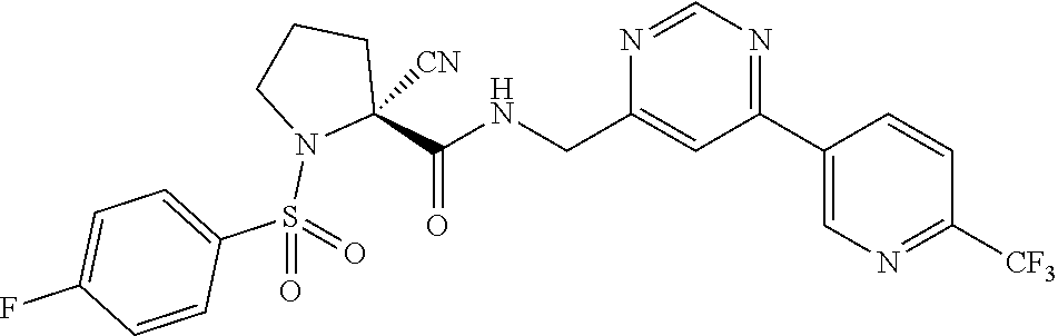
C1(CNC(C2([CN])CCCN2S(=O)(C2=CC=C(F)C=C2)=O)=O)=CC(C2=CN=C([CF3])C=C2)=NC=N1
